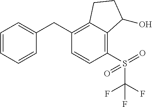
C(C1=C2C(=C(S(C(F)(F)F)(=O)=O)C=C1)C(O)CC2)C1=CC=CC=C1
